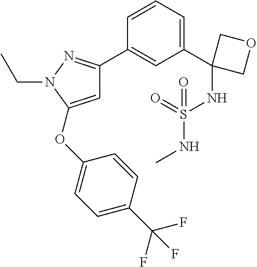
C1=C(C2=NN(CC)C(OC3=CC=C(C(F)(F)F)C=C3)=C2)C=CC=C1C1(NS(=O)(NC)=O)COC1
